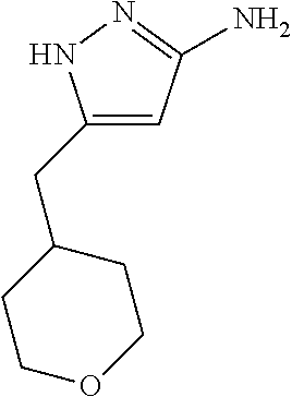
C(C1CCOCC1)C1=CC(N)=NN1
